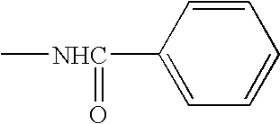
C[NHC](=O)C1=CC=CC=C1
